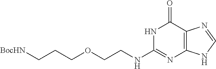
C(CNC1=NC2=C(C(=O)N1)N=CN2)OCCC[BocHN]
